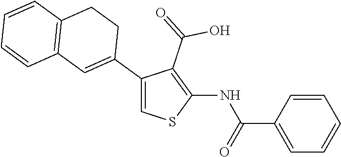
C1(C2=CC3=C(CC2)C=CC=C3)=CSC(NC(C2=CC=CC=C2)=O)=C1C(=O)O
